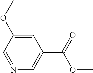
C1=C(OC)C=NC=C1C(=O)OC
